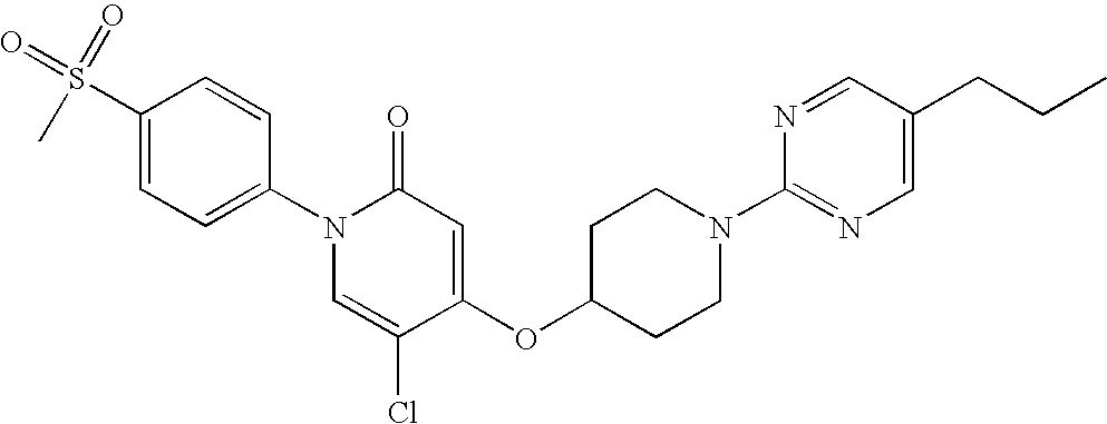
C1(S(=O)(=O)C)=CC=C(N2C=C(Cl)C(OC3CCN(C4=NC=C(CCC)C=N4)CC3)=CC2=O)C=C1
